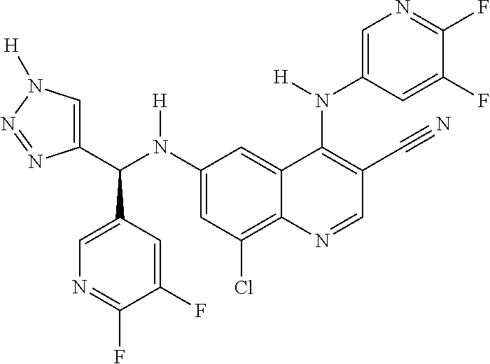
C1(N(C(C2=CN([H])N=N2)C2=CN=C(F)C(F)=C2)[H])=CC(Cl)=C2C(=C1)C(N(C1=CN=C(F)C(F)=C1)[H])=C(C#N)C=N2
